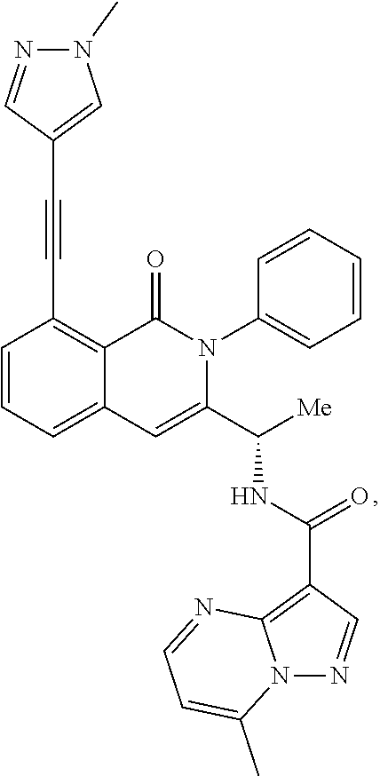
C1=CC=C2C(=C1C#CC1=CN(C)N=C1)C(=O)N(C1=CC=CC=C1)C(C([Me])NC(=O)C1=C3N(N=C1)C(C)=CC=N3)=C2
